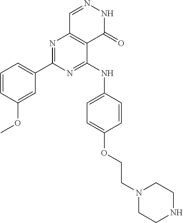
N1=C(NC2=CC=C(OCCN3CCNCC3)C=C2)C2=C(N=C1C1=CC=CC(OC)=C1)C=NNC2=O
